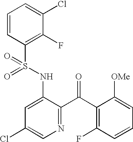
C1=CC(S(NC2=CC(Cl)=CN=C2C(C2=C(F)C=CC=C2[OMe])=O)(=O)=O)=C(F)C(Cl)=C1
